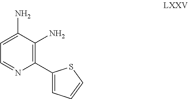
C1=NC(C2=CC=CS2)=C(N)C(N)=C1
